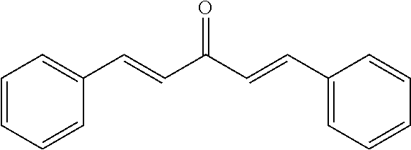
C1=CC=CC(C=CC(C=CC2=CC=CC=C2)=O)=C1
